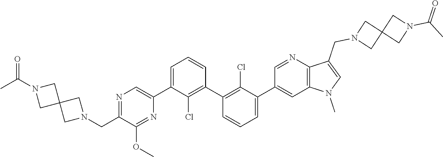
N1=C(CN2CC3(C2)CN(C(C)=O)C3)C(OC)=NC(C2=CC=CC(C3=C(Cl)C(C4=CC5=C(N=C4)C(CN4CC6(C4)CN(C(C)=O)C6)=CN5C)=CC=C3)=C2Cl)=C1
